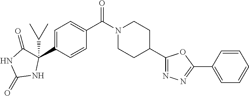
C1=C(C2(C(C)C)C(=O)NC(=O)N2)C=CC(C(N2CCC(C3=NN=C(C4=CC=CC=C4)O3)CC2)=O)=C1
